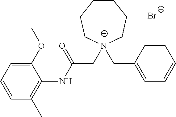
C1=CC=C(OCC)C(NC(C[N+]2(CC3=CC=CC=C3)CCCCCC2)=O)=C1C.[Br-]
